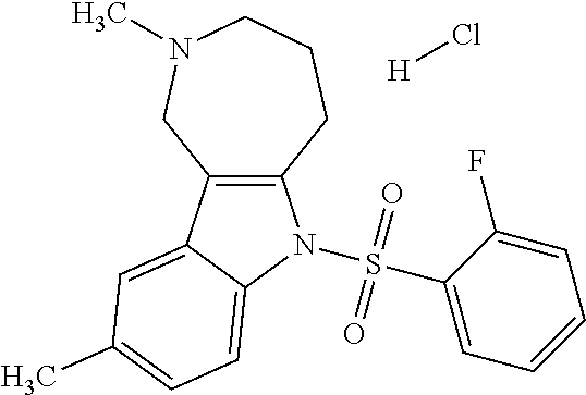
C12=C(C3=CC(C)=CC=C3N1S(C1=CC=CC=C1F)(=O)=O)CN(C)CCC2.[H]Cl
